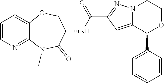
C1=CN=C2C(=C1)OCC(NC(C1=NN3C(=C1)C(C1=CC=CC=C1)OCC3)=O)C(=O)N2C
